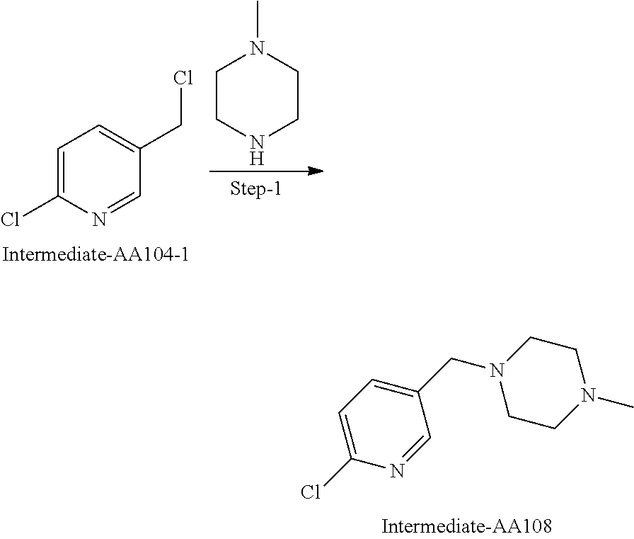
C1=C(CN2CCN(C)CC2)C=NC(Cl)=C1.C1=C(Cl)N=CC(CCl)=C1.C1CNCCN1C
